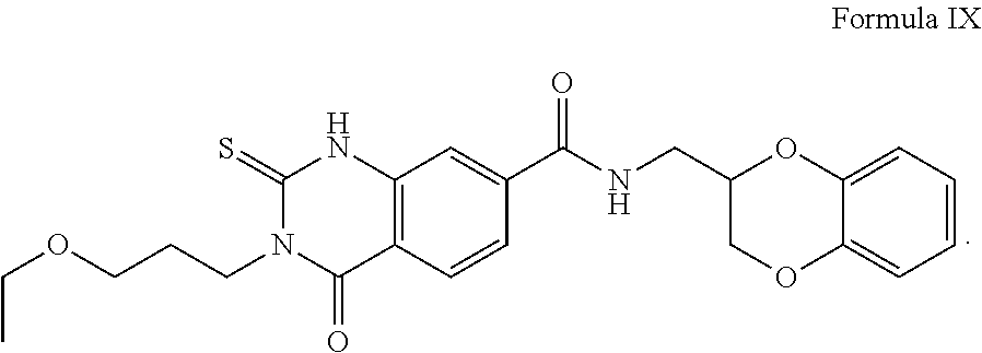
C12=C(C=CC(C(NCC3COC4=CC=CC=C4O3)=O)=C1)C(=O)N(CCCOCC)C(=S)N2
